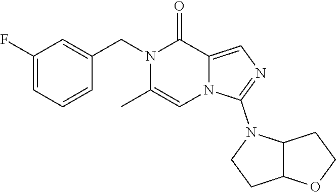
C1(F)=CC=CC(CN2C(C)=CN3C(=CN=C3N3CCC4C3CCO4)C2=O)=C1
